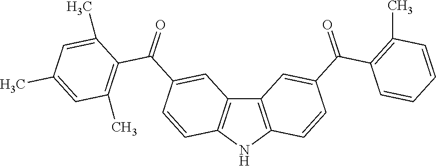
C12=C(NC3=C1C=C(C(=O)C1=C(C)C=C(C)C=C1C)C=C3)C=CC(C(=O)C1=C(C)C=CC=C1)=C2
